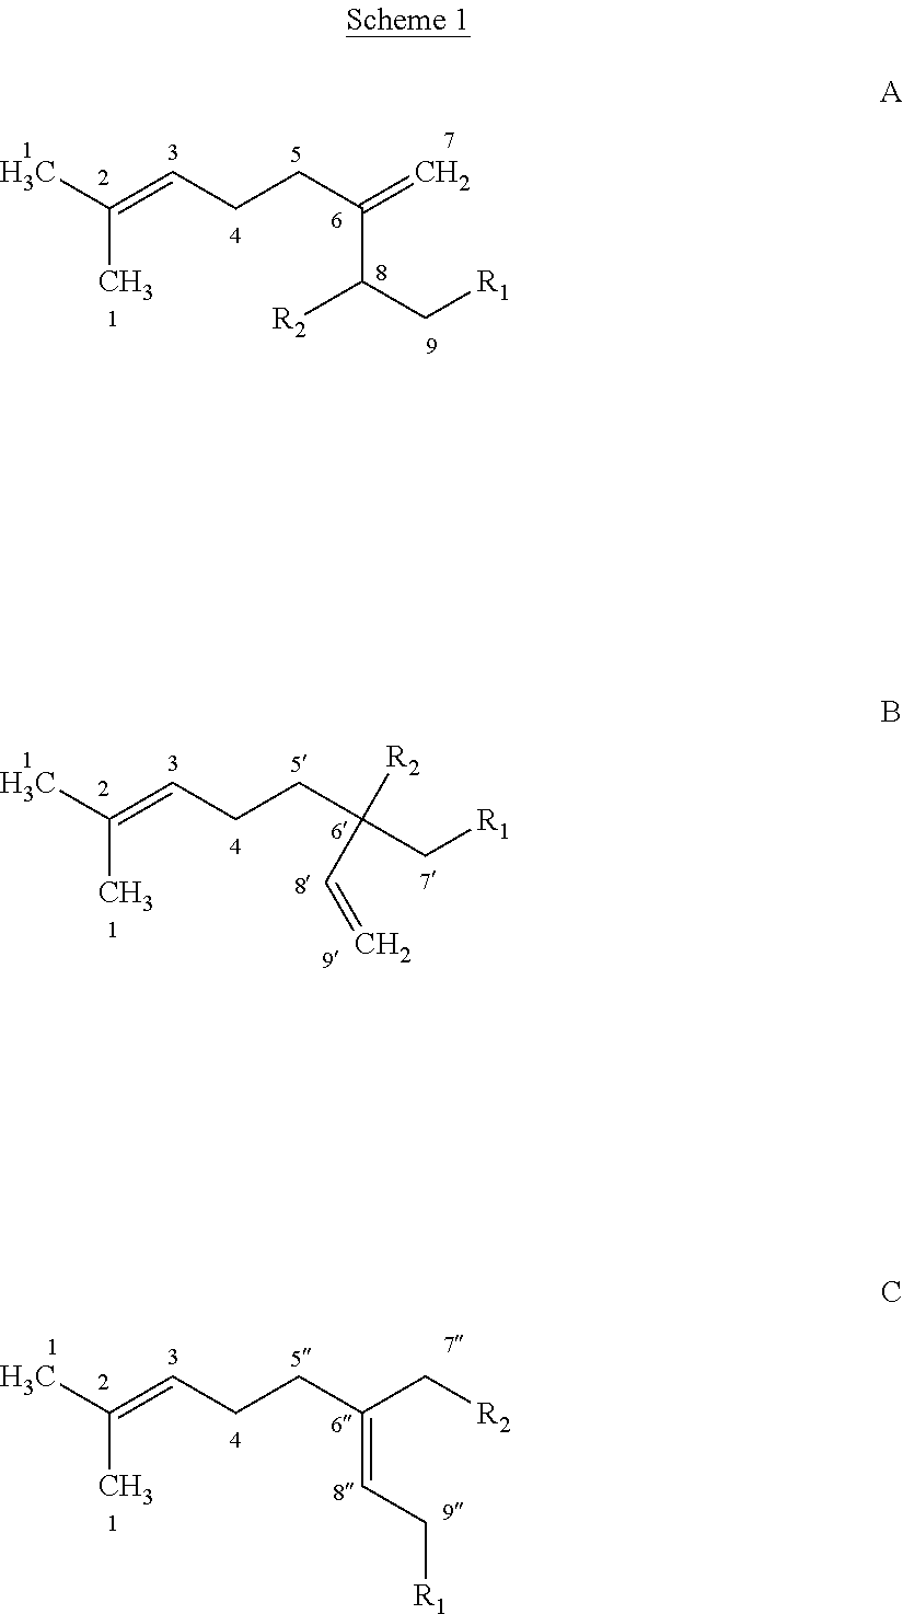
CC(=CCCC(=C)C(C[R1])[R2])C.CC(=CCCC(C[R1])([R2])C=C)C.CC(=CCCC(C[R2])=CC[R1])C
